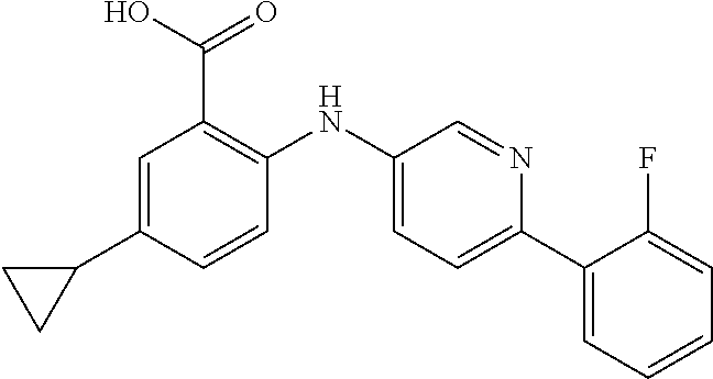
C1=C(C2CC2)C=CC(NC2=CC=C(C3=CC=CC=C3F)N=C2)=C1C(O)=O
